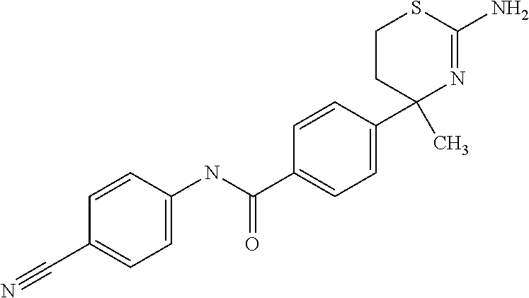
C1=CC(NC(C2=CC=C(C3(C)N=C(N)SCC3)C=C2)=O)=CC=C1C#N
